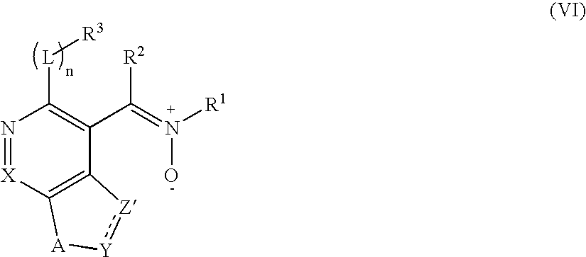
N1=[X]C2=C(C(C(=N([R1])O)[R2])=C1[L][R3])[Z]:[Y][A]2
